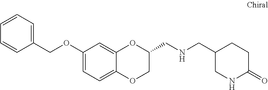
C1(OCC2=CC=CC=C2)=CC=C2C(=C1)OC(CNCC1CNC(=O)CC1)CO2
